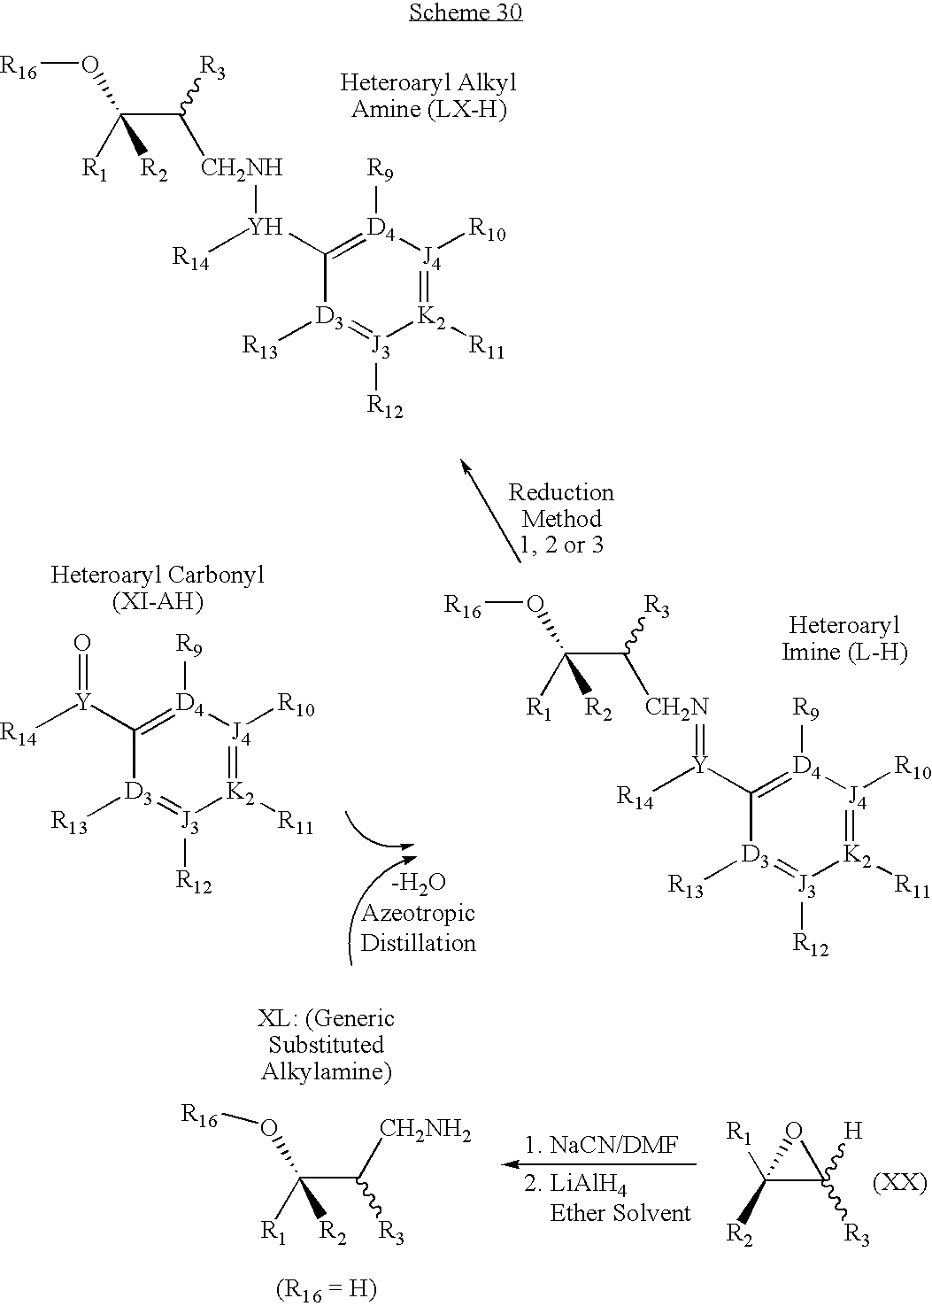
C(C([CH2NH][Y]([R14])C1=[D4]([R9])[J4]([R10])=[K2]([R11])[J3]([R12])=[D3]1[R13])[R3])([R1])(O[R16])[R2].[R14][Y](C1=[D4]([R9])[J4]([R10])=[K2]([R11])[J3]([R12])=[D3]1[R13])=O.C(C([CH2N]=[Y]([R14])C1=[D4]([R9])[J4]([R10])=[K2]([R11])[J3]([R12])=[D3]1[R13])[R3])([R1])(O[R16])[R2].C1([R2])([R1])C([R3])([H])O1.C(C([R3])[CH2NH2])([R1])(O[R16])[R2]
